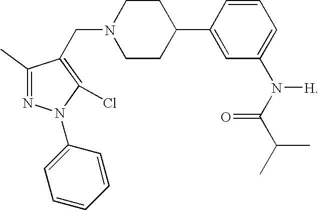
C(N1CCC(C2=CC(N([H])C(C(C)C)=O)=CC=C2)CC1)C1=C(Cl)N(C2=CC=CC=C2)N=C1C
